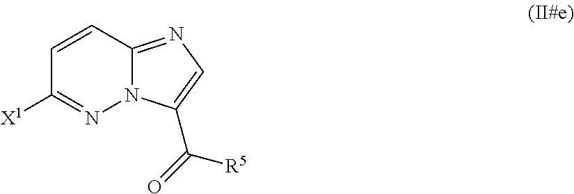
C1=CC2=NC=C(C(=O)[R5])N2N=C1[X1]
